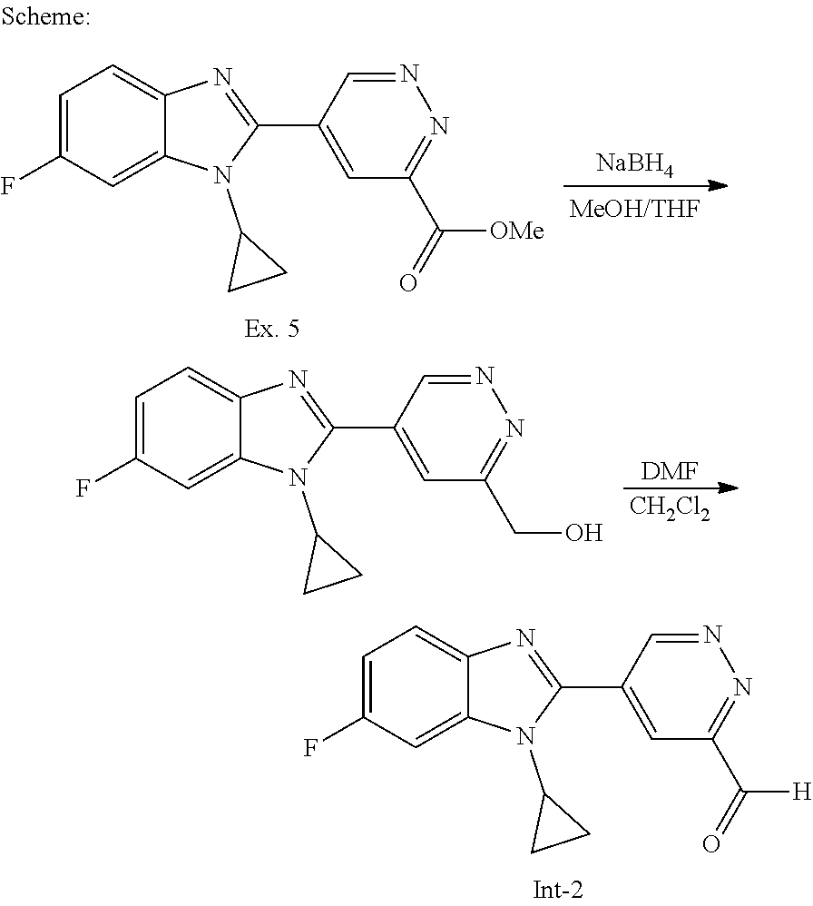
[CH2Cl2].[DMF].C1=C(F)C=C2C(=C1)N=C(C1=CC(CO)=NN=C1)N2C1CC1.C1=C(F)C=C2C(=C1)N=C(C1=CC(C(=O)[H])=NN=C1)N2C1CC1.[NaBH4].C1=C(F)C=C2C(=C1)N=C(C1=CC(C(=O)[OMe])=NN=C1)N2C1CC1
